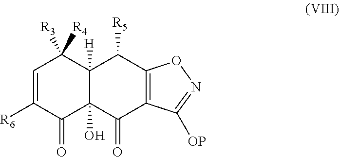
[R6]C1=CC([R3])([R4])C2([H])C(O)(C1=O)C(=O)C1=C(C2[R5])ON=C1[OP]
